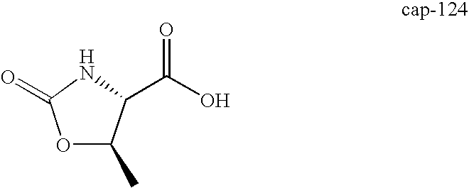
C(O)(=O)C1C(C)OC(=O)N1
